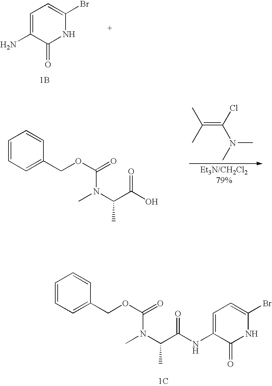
C1=CC=C(COC(=O)N(C(C(NC2=CC=C(Br)NC2=O)=O)C)C)C=C1.[1C].C1=C(N)C(=O)NC(Br)=C1.[1B].C(=C(Cl)N(C)C)(C)C.C1=CC=C(COC(=O)N(C(C(O)=O)C)C)C=C1
